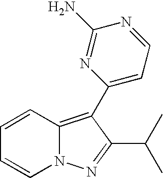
C12=C(C3=CC=NC(N)=N3)C(C(C)C)=NN1C=CC=C2
